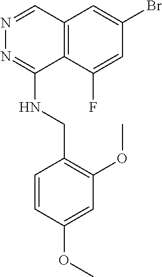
O(C)C1=CC(OC)=C(CNC2=NN=CC3=C2C(F)=CC(Br)=C3)C=C1
